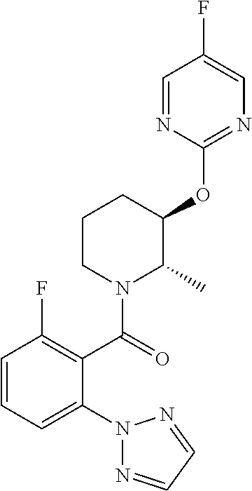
C1=CC=C(N2N=CC=N2)C(C(=O)N2C(C)C(OC3=NC=C(F)C=N3)CCC2)=C1F
